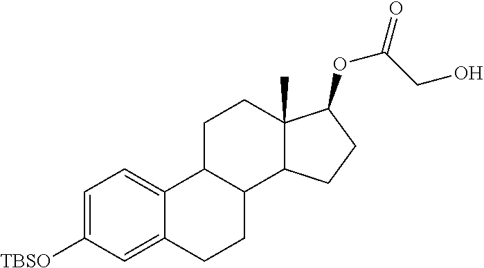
C1=C([TBSO])C=C2C(=C1)C1C(CC2)C2C(C)(CC1)C(OC(=O)CO)CC2
